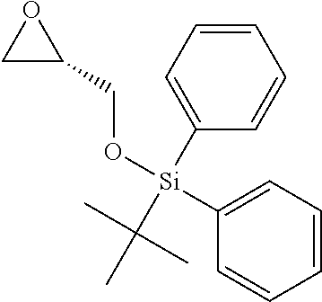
C1C(CO[Si](C2=CC=CC=C2)(C2=CC=CC=C2)C(C)(C)C)O1
